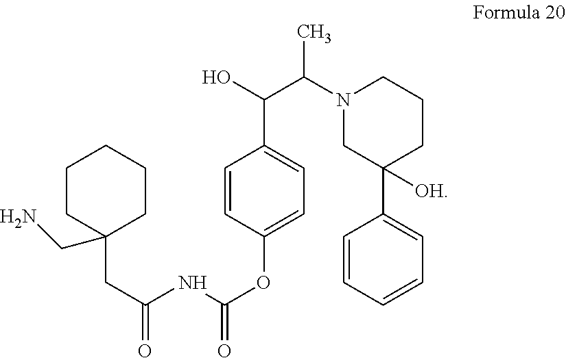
C(C(NC(OC1=CC=C(C(O)C(N2CC(C3=CC=CC=C3)([OH])CCC2)C)C=C1)=O)=O)C1(CN)CCCCC1
